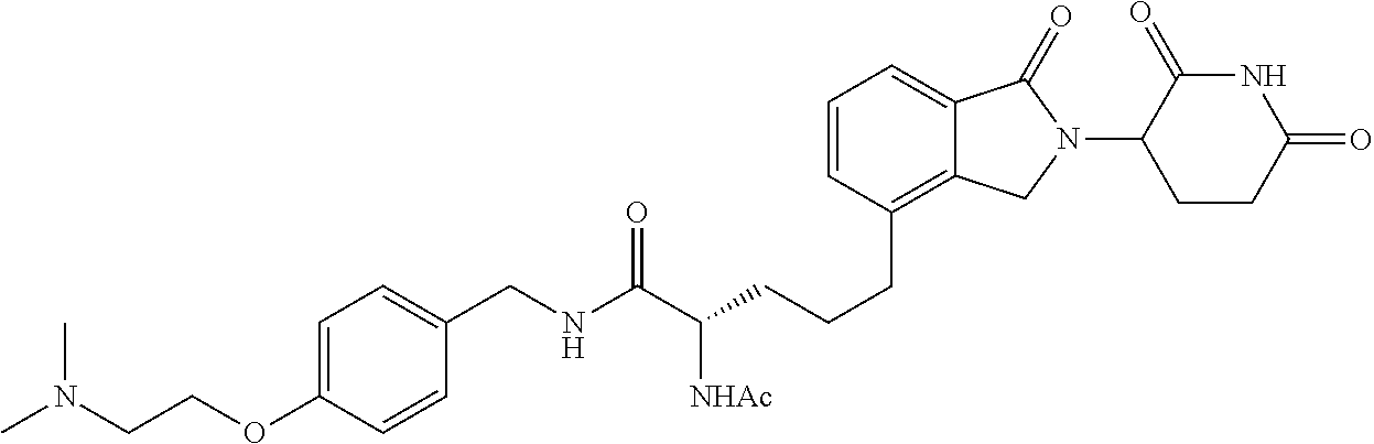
C(CC1=C2C(=CC=C1)C(=O)N(C1C(=O)NC(=O)CC1)C2)CC(C(NCC1=CC=C(OCCN(C)C)C=C1)=O)[NHAc]
